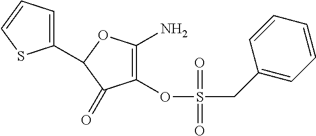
C1(OS(=O)(CC2=CC=CC=C2)=O)=C(N)OC(C2=CC=CS2)C1=O
